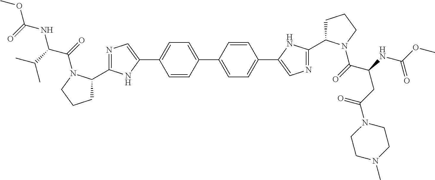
C1=CC(C2=CC=C(C3=CN=C(C4CCCN4C(=O)C(NC(OC)=O)CC(N4CCN(C)CC4)=O)N3)C=C2)=CC=C1C1=CN=C(C2CCCN2C(=O)C(C(C)C)NC(OC)=O)N1
